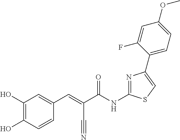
C1(O)=C(O)C=CC(C=C(C(NC2=NC(C3=CC=C(OC)C=C3F)=CS2)=O)C#N)=C1
